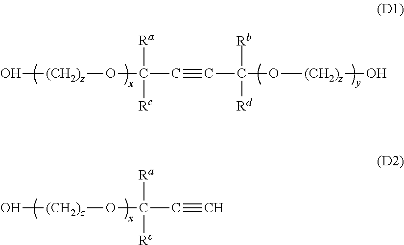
O[(CH2)z]OC(C#CC(O[(CH2)z]O)([Rb])[Rd])([Ra])[Rc].O[(CH2)z]OC(C#C)([Ra])[Rc]
